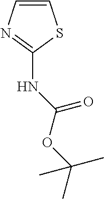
N(C1=NC=CS1)C(OC(C)(C)C)=O
